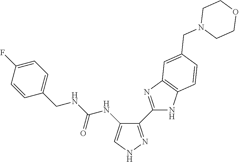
C1(C2=NC3=C(N2)C=CC(CN2CCOCC2)=C3)=NNC=C1NC(NCC1=CC=C(F)C=C1)=O
